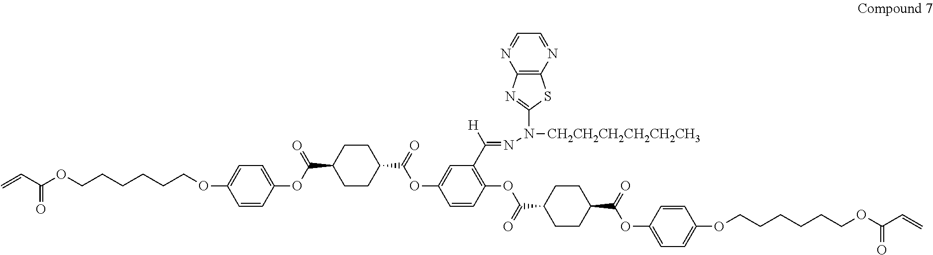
C=CC(OCCCCCCOC1=CC=C(OC(C2CCC(C(=O)OC3=CC(C([H])=NN(C4=NC5=C(S4)N=CC=N5)[CH2CH2CH2CH2CH2CH3])=C(OC(C4CCC(C(=O)OC5=CC=C(OCCCCCCOC(C=C)=O)C=C5)CC4)=O)C=C3)CC2)=O)C=C1)=O
